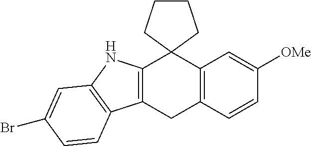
C12=C(C=CC([OMe])=C1)CC1=C(C23CCCC3)NC2=C1C=CC(Br)=C2
